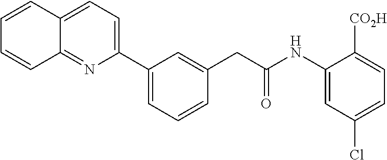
C1(C2=CC=CC(CC(NC3=CC(Cl)=CC=C3[CO2H])=O)=C2)=CC=C2C(=N1)C=CC=C2
